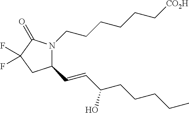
C(CCCC)C(O)C=CC1N(CCCCCC[CO2H])C(=O)C(F)(F)C1
